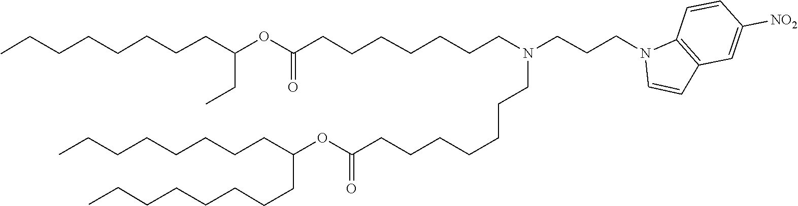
C(C(=O)OC(CCCCCCCC)CCCCCCCC)CCCCCCN(CCCN1C=CC2=C1C=CC([NO2])=C2)CCCCCCCC(=O)OC(CC)CCCCCCCC
